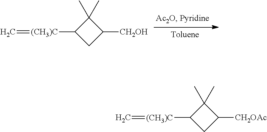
C=[(CH3)C]C1CC([CH2OH])C1(C)C.C=[(CH3)C]C1CC([CH2OAc])C1(C)C
